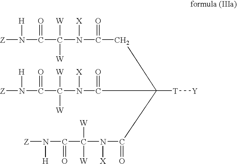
[Z]N([H])C(=O)C([W])([W])N([X])C(=O)CC(C(N(C(C(N([Z])[H])=O)([W])[W])[X])=O)(C(N(C(C(N([Z])[H])=O)([W])[W])[X])=O)[T][Y]
